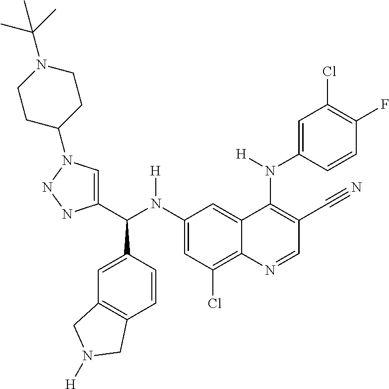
C1(N(C(C2=CN(C3CCN(C(C)(C)C)CC3)NN2)C2=CC3=C(C=C2)CN([H])C3)[H])=CC(Cl)=C2C(=C1)C(N(C1=CC(Cl)=C(F)C=C1)[H])=C(C#N)C=N2
